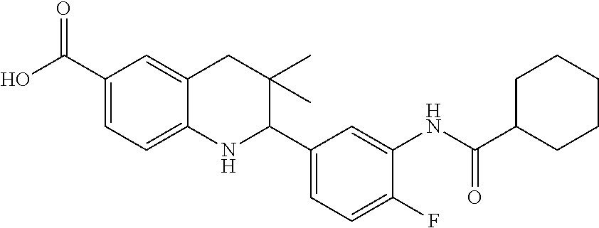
C1(C(O)=O)=CC=C2C(=C1)CC(C)(C)C(C1=CC=C(F)C(NC(C3CCCCC3)=O)=C1)N2
